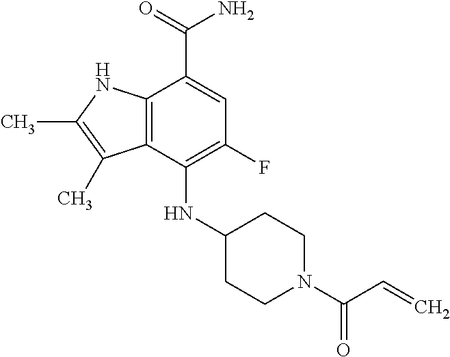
C1CC(NC2=C(F)C=C(C(=O)N)C3=C2C(C)=C(C)N3)CCN1C(=O)C=C
